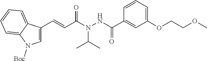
C1=C(C=CC(N(NC(C2=CC(OCCOC)=CC=C2)=O)C(C)C)=O)C2=CC=CC=C2N1[Boc]
